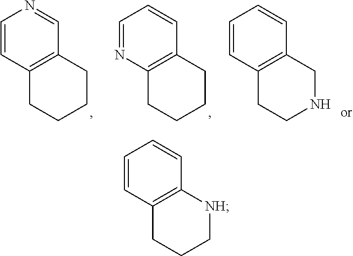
C1=CC2=C(C=N1)CCCC2.C1=NC2=C(C=C1)CCCC2.C1=CC2=C(C=C1)CNCC2.C1=CC2=C(C=C1)[NH]CCC2
